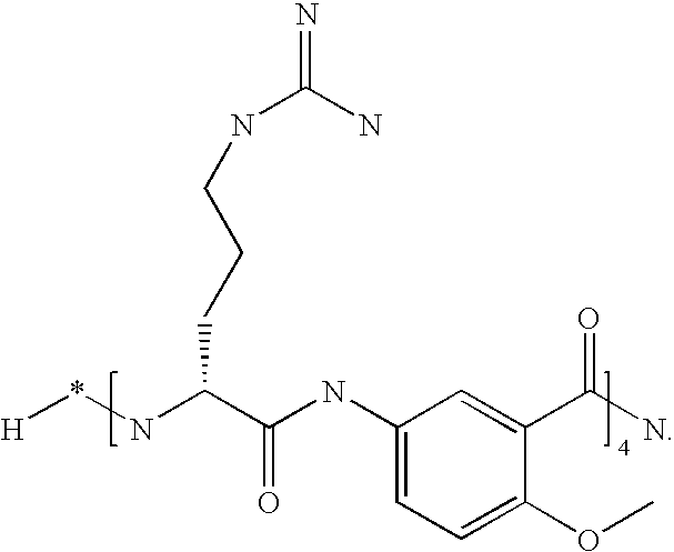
C1(NC(C(N*[H])CCCNC(N)=N)=O)=CC=C(OC)C(C(N)=O)=C1
